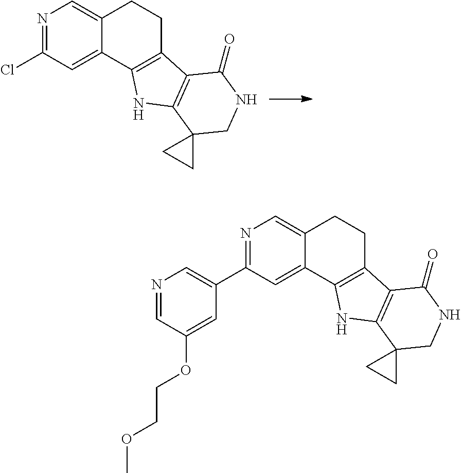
N1=C(Cl)C=C2C(=C1)CCC1=C2NC2=C1C(=O)NCC21CC1.N1=C(C2=CN=CC(OCCOC)=C2)C=C2C(=C1)CCC1=C2NC2=C1C(=O)NCC21CC1
